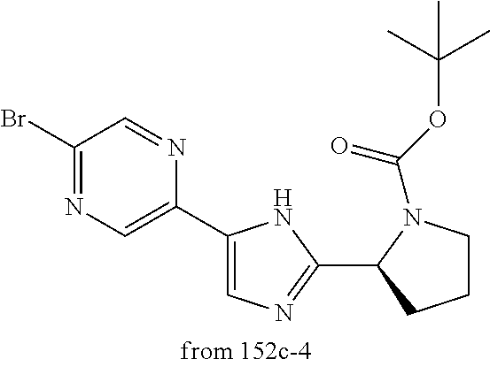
C1(Br)=NC=C(C2=CN=C(C3CCCN3C(OC(C)(C)C)=O)N2)N=C1
